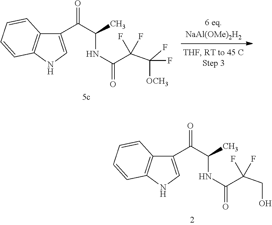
C12=C(C=CC=C1)C(C(=O)C(C)NC(=O)C(F)(F)C(F)(F)[OCH3])=CN2.C12=C(C=CC=C1)C(C(=O)C(C)NC(=O)C(F)(F)CO)=CN2
